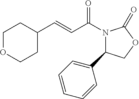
C1OCCC(C=CC(N2C(C3=CC=CC=C3)COC2=O)=O)C1
